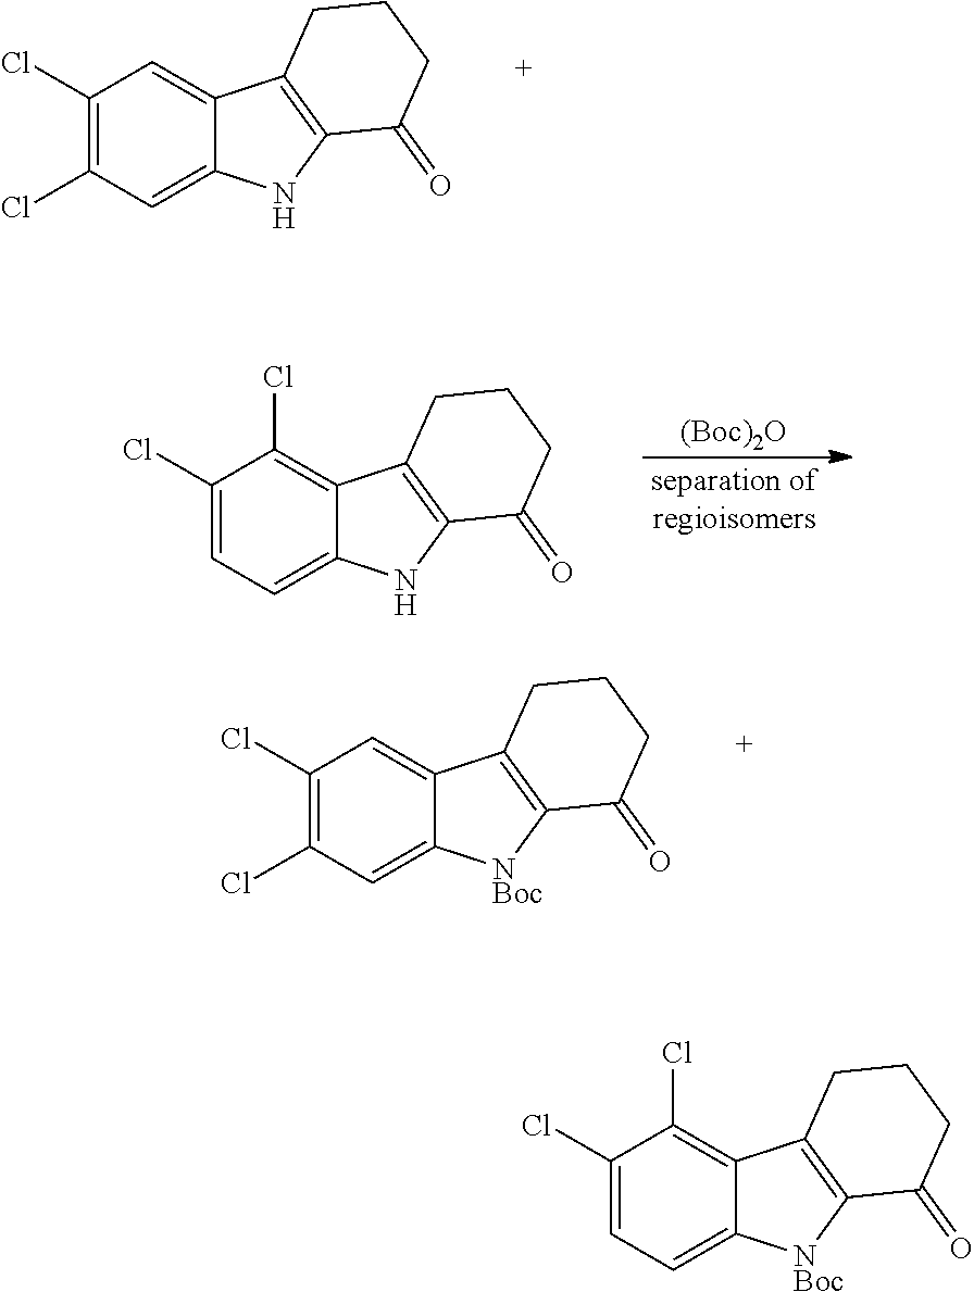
C1(Cl)=C(Cl)C=C2C(=C1)C1=C(N2)C(=O)CCC1.C1(Cl)=C(Cl)C=C2C(=C1)C1=C([NBoc]2)C(=O)CCC1.[(Boc)2O].C1(Cl)=CC=C2C(=C1Cl)C1=C(N2)C(=O)CCC1.C1(Cl)=CC=C2C(=C1Cl)C1=C([NBoc]2)C(=O)CCC1
